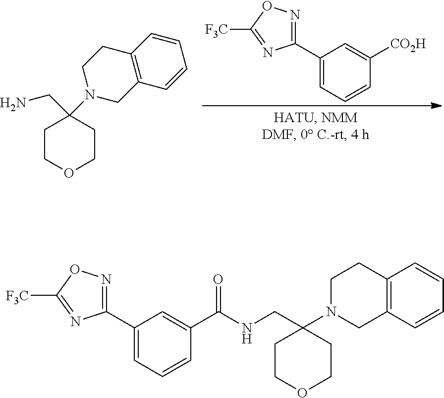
C1(C2=CC=CC([CO2H])=C2)=NOC([F3C])=N1.C1COCCC1(CN)N1CCC2=C(C=CC=C2)C1.C1(C2=CC=CC(C(NCC3(N4CCC5=C(C=CC=C5)C4)CCOCC3)=O)=C2)=NOC([F3C])=N1
